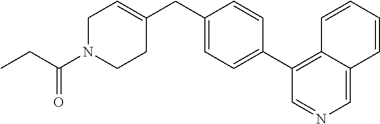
C1N(C(CC)=O)CCC(CC2=CC=C(C3=C4C(=CN=C3)C=CC=C4)C=C2)=C1
